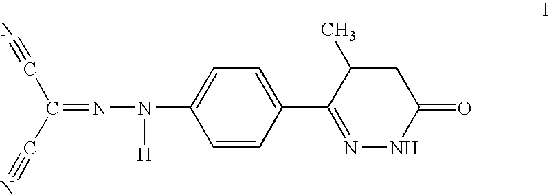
C(C(C#N)=NN(C1=CC=C(C2=NNC(=O)CC2C)C=C1)[H])#N
